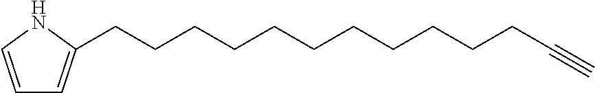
C1=CNC(CCCCCCCCCCCC#C)=C1
